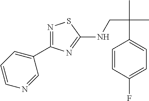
N1=C(C2=CC=CN=C2)N=C(NCC(C)(C)C2=CC=C(F)C=C2)S1
